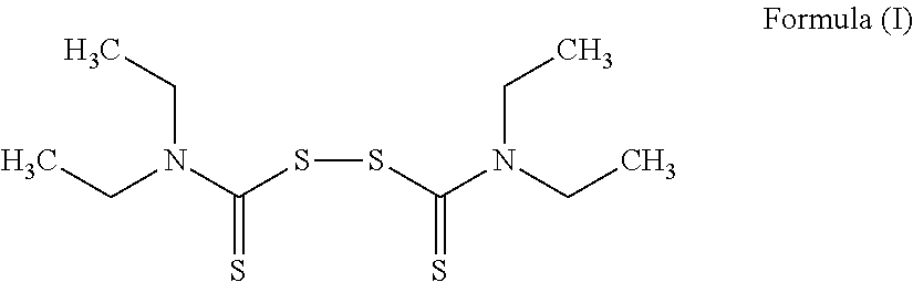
S=C(SSC(N(CC)CC)=S)N(CC)CC
